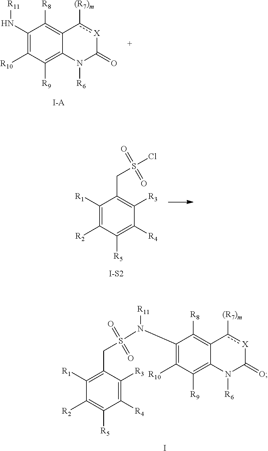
C1(N(S(CC2=C([R1])C([R2])=C([R5])C([R4])=C2[R3])(=O)=O)[R11])=C([R10])C([R9])=C2C(=C1[R8])c([(R7)m])[X]C(=O)N2[R6].I.C1(N[R11])=C([R10])C([R9])=C2C(=C1[R8])c([(R7)m])[X]C(=O)N2[R6].[I-A].[I-S2].C1([R1])=C([R2])C([R5])=C([R4])C([R3])=C1CS(Cl)(=O)=O
